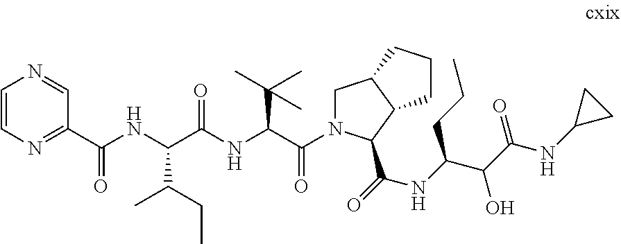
C1=CN=C(C(NC(C(NC(C(N2CC3C(C2C(NC(C(C(NC2CC2)=O)O)CCC)=O)CCC3)=O)C(C)(C)C)=O)C(CC)C)=O)C=N1
